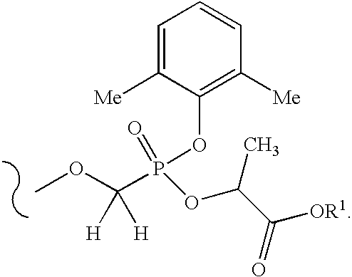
P(=O)(OC1=C([Me])C=CC=C1[Me])(OC(C(=O)[OR1])C)C(OC)([H])[H]
